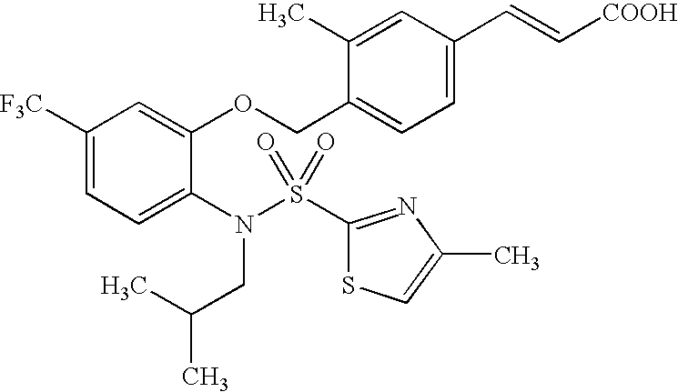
C1([F3C])=CC=C(N(S(C2=NC(C)=CS2)(=O)=O)CC(C)C)C(OCC2=CC=C(C=C[COOH])C=C2C)=C1
